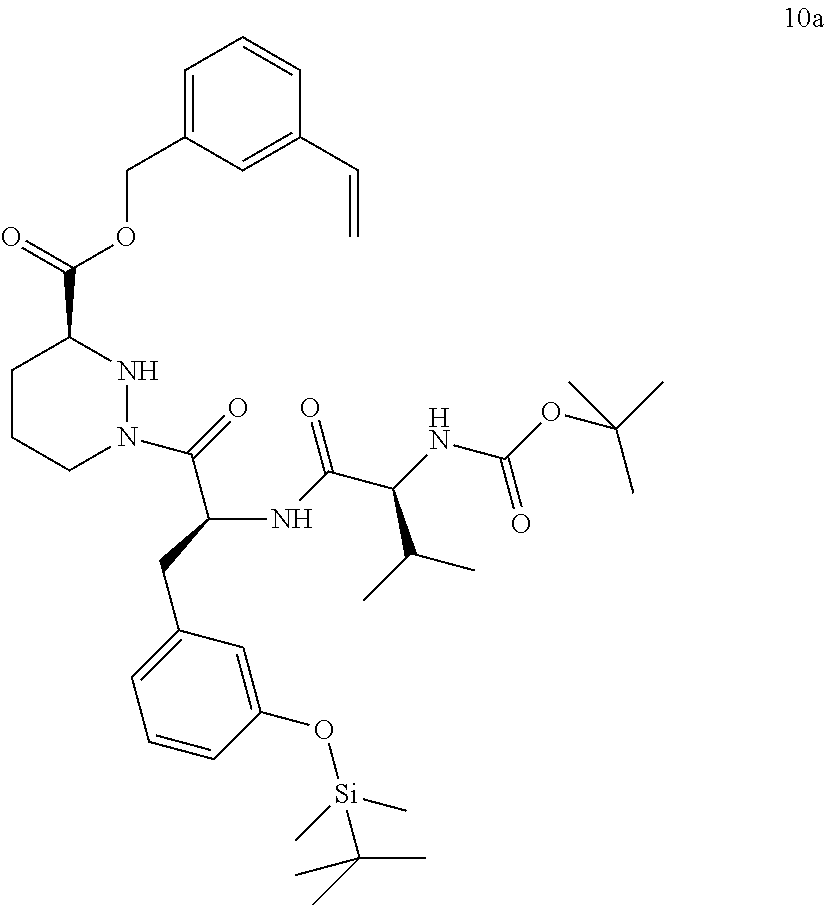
C1CCN(C(C(CC2=CC=CC(O[Si](C)(C)C(C)(C)C)=C2)NC(C(C(C)C)NC(OC(C)(C)C)=O)=O)=O)NC1C(=O)OCC1=CC=CC(C=C)=C1
